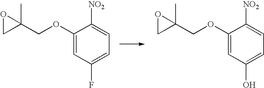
C(OC1=CC(F)=CC=C1[NO2])C1(C)OC1.C(OC1=CC(O)=CC=C1[NO2])C1(C)OC1
